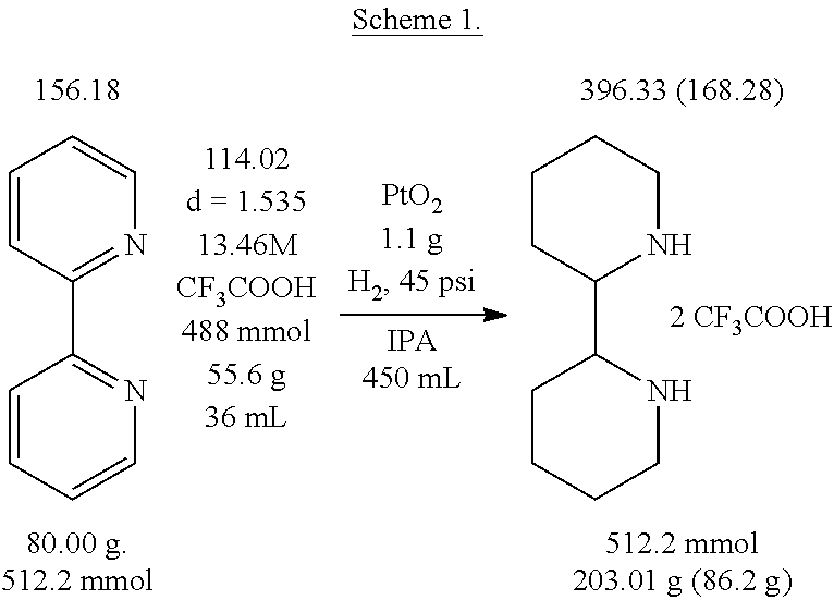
C1=CC(C2=NC=CC=C2)=NC=C1.C1CC(C2CCCCN2)NCC1
